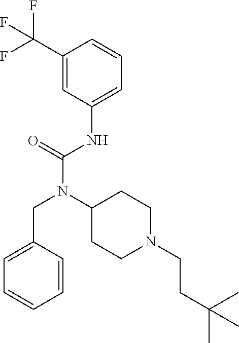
C1=C(CN(C(NC2=CC=CC(C(F)(F)F)=C2)=O)C2CCN(CCC(C)(C)C)CC2)C=CC=C1
